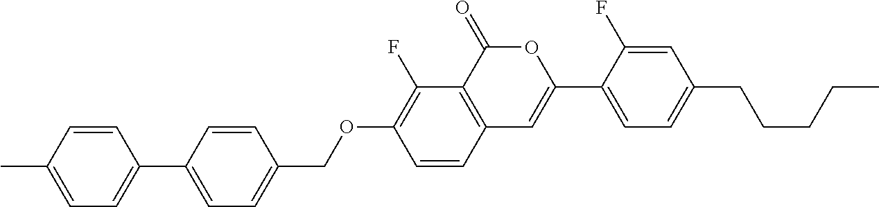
C12=C(C(=O)OC(C3=CC=C(CCCCC)C=C3F)=C1)C(F)=C(OCC1=CC=C(C3=CC=C(C)C=C3)C=C1)C=C2
